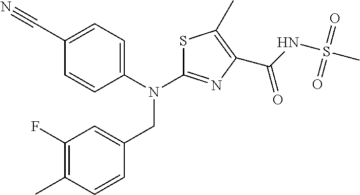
C1(F)=C(C)C=CC(CN(C2=NC(C(NS(C)(=O)=O)=O)=C(C)S2)C2=CC=C(C#N)C=C2)=C1
